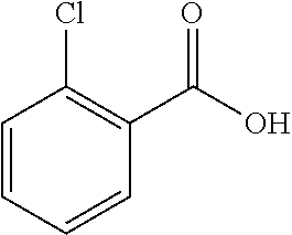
C1=CC=CC(C(O)=O)=C1Cl
